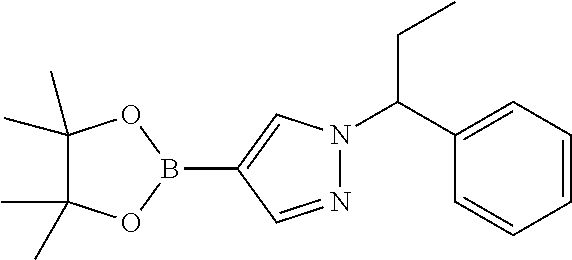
C1=CC=C(C(N2N=CC(B3OC(C)(C)C(C)(C)O3)=C2)CC)C=C1
